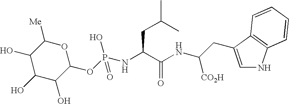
C1([Me])C(O)C(O)C(O)C(OP(NC(C(NC([CO2H])CC2=CNC3=C2C=CC=C3)=O)CC(C)C)(=O)O)O1
